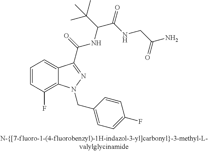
C1=CC(F)=C2C(=C1)C(C(=O)NC(C(NCC(N)=O)=O)C(C)(C)C)=NN2CC1=CC=C(F)C=C1
